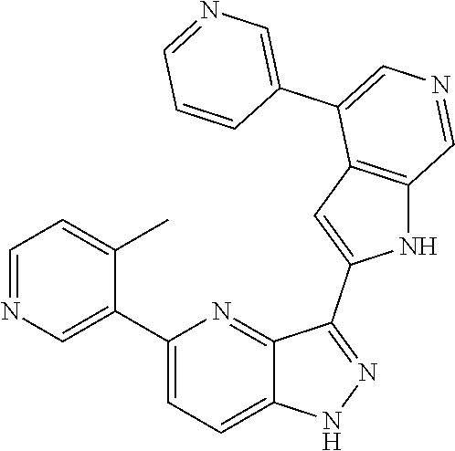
C1(C2=CN=CC=C2C)=CC=C2C(=N1)C(C1=CC3=C(N1)C=NC=C3C1=CN=CC=C1)=NN2
